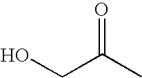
O=C(C)CO
